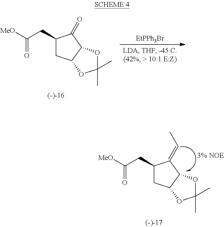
[EtPPh3Br].C1(CC([MeO])=O)CC2C(C1=O)OC(C)(C)O2.C1(CC([MeO])=O)CC2C(C1=CC)OC(C)(C)O2
